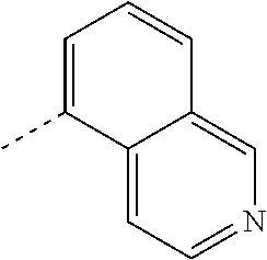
C12=CC=NC=C1C=CC=C2C
